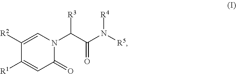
[R3]C(N1C=C([R2])C([R1])=CC1=O)C(N([R5])[R4])=O
